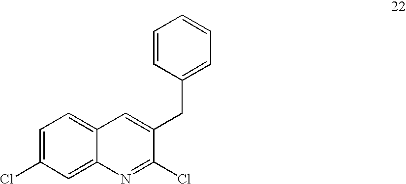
C1=C(Cl)C=C2C(=C1)C=C(CC1=CC=CC=C1)C(Cl)=N2
